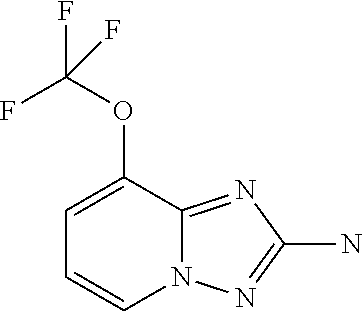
C1=C(OC(F)(F)F)C2=NC(N)=NN2C=C1
